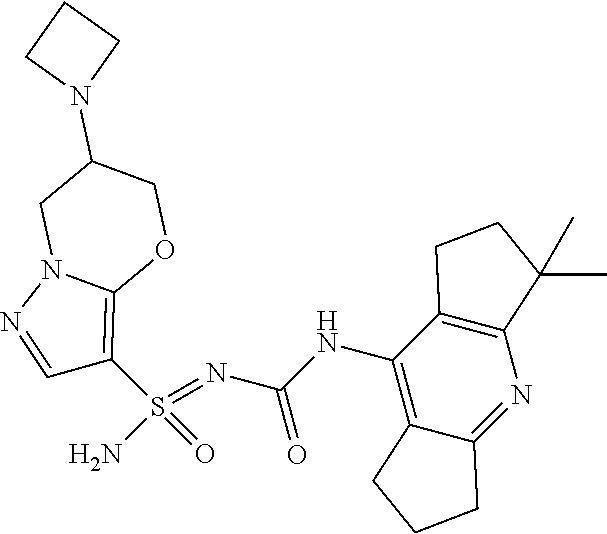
C(NC1=C2C(=NC3=C1CCC3(C)C)CCC2)(N=S(N)(=O)C1=C2N(N=C1)CC(N1CCC1)CO2)=O
